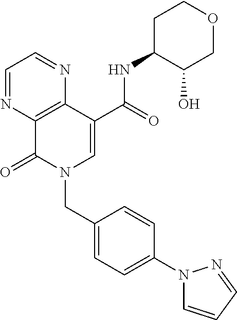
C1=NC2=C(N=C1)C(C(=O)NC1C(O)COCC1)=CN(CC1=CC=C(N3C=CC=N3)C=C1)C2=O
